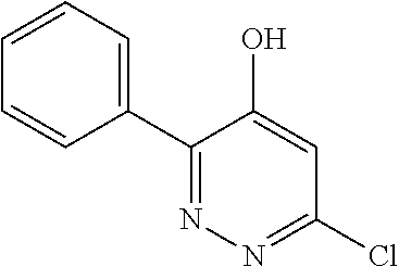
C1(C2=CC=CC=C2)=NN=C(Cl)C=C1O
